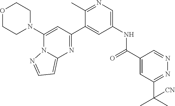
O1CCN(C2=CC(C3=CC(NC(=O)C4=CC(C(C)(C)[CN])=NN=C4)=CN=C3C)=NC3=CC=NN23)CC1
